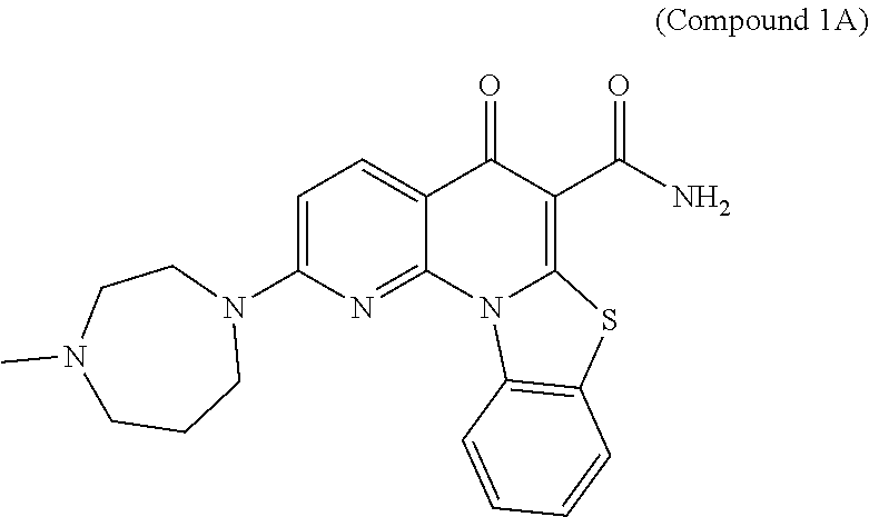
C1=C(N2CCN(C)CCC2)N=C2C(=C1)C(=O)C(C(N)=O)=C1N2C2=C(S1)C=CC=C2
